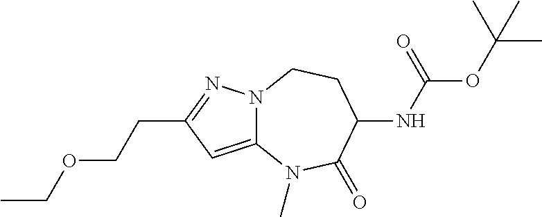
C12=CC(CCOCC)=NN1CCC(NC(OC(C)(C)C)=O)C(=O)N2C
